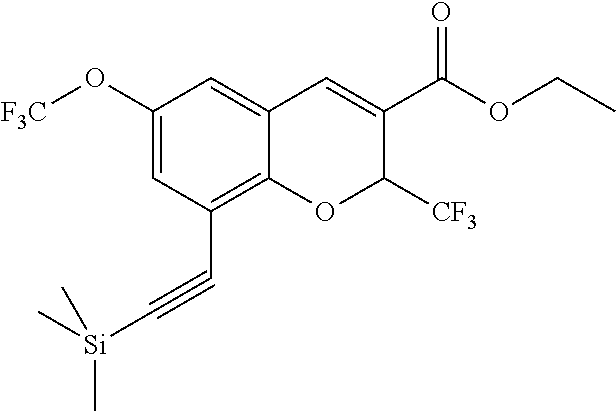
C1(O[F3C])=CC(C#C[Si](C)(C)C)=C2C(=C1)C=C(C(OCC)=O)C([CF3])O2
